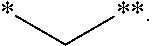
*C[**]
